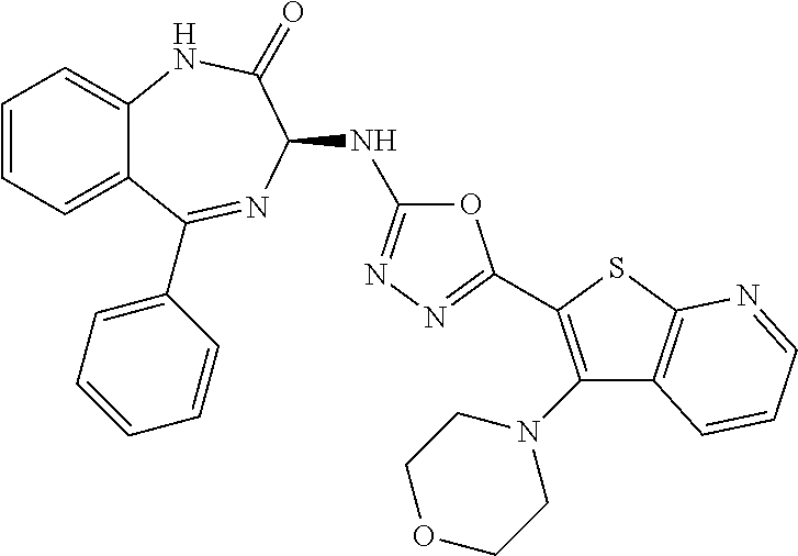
C1=CC=C2C(=C1)NC(=O)C(NC1=NN=C(C3=C(N4CCOCC4)C4=C(S3)N=CC=C4)O1)N=C2C1=CC=CC=C1
